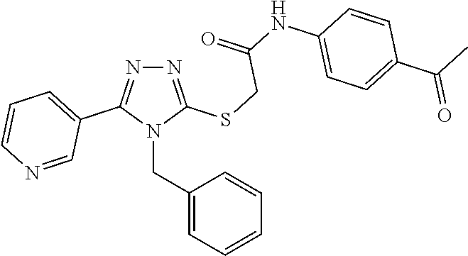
N1=C(SCC(NC2=CC=C(C(C)=O)C=C2)=O)N(CC2=CC=CC=C2)C(C2=CC=CN=C2)=N1
